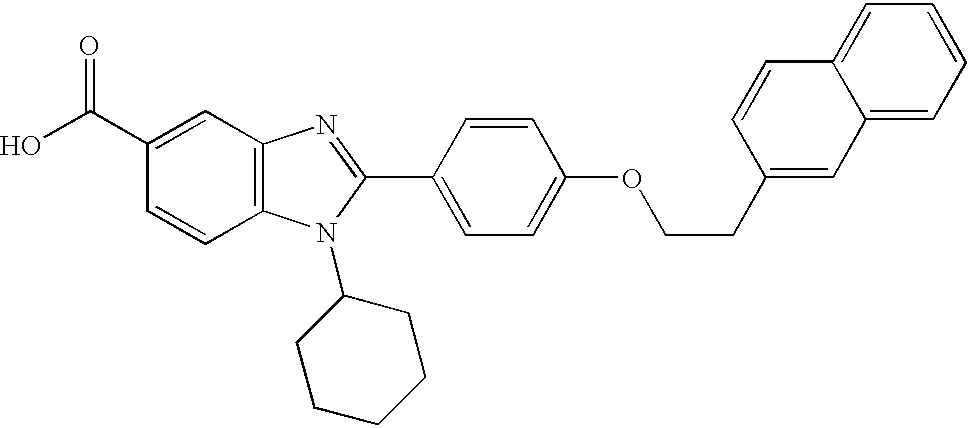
C1(C(O)=O)=CC2=C(C=C1)N(C1CCCCC1)C(C1=CC=C(OCCC3=CC4=CC=CC=C4C=C3)C=C1)=N2
